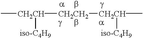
C[CH2CH]([CH2CH2][CH2CH]([iso-C4H9])C)[iso-C4H9]
